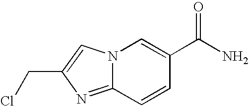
N12C(=NC(CCl)=C1)C=CC(C(N)=O)=C2
